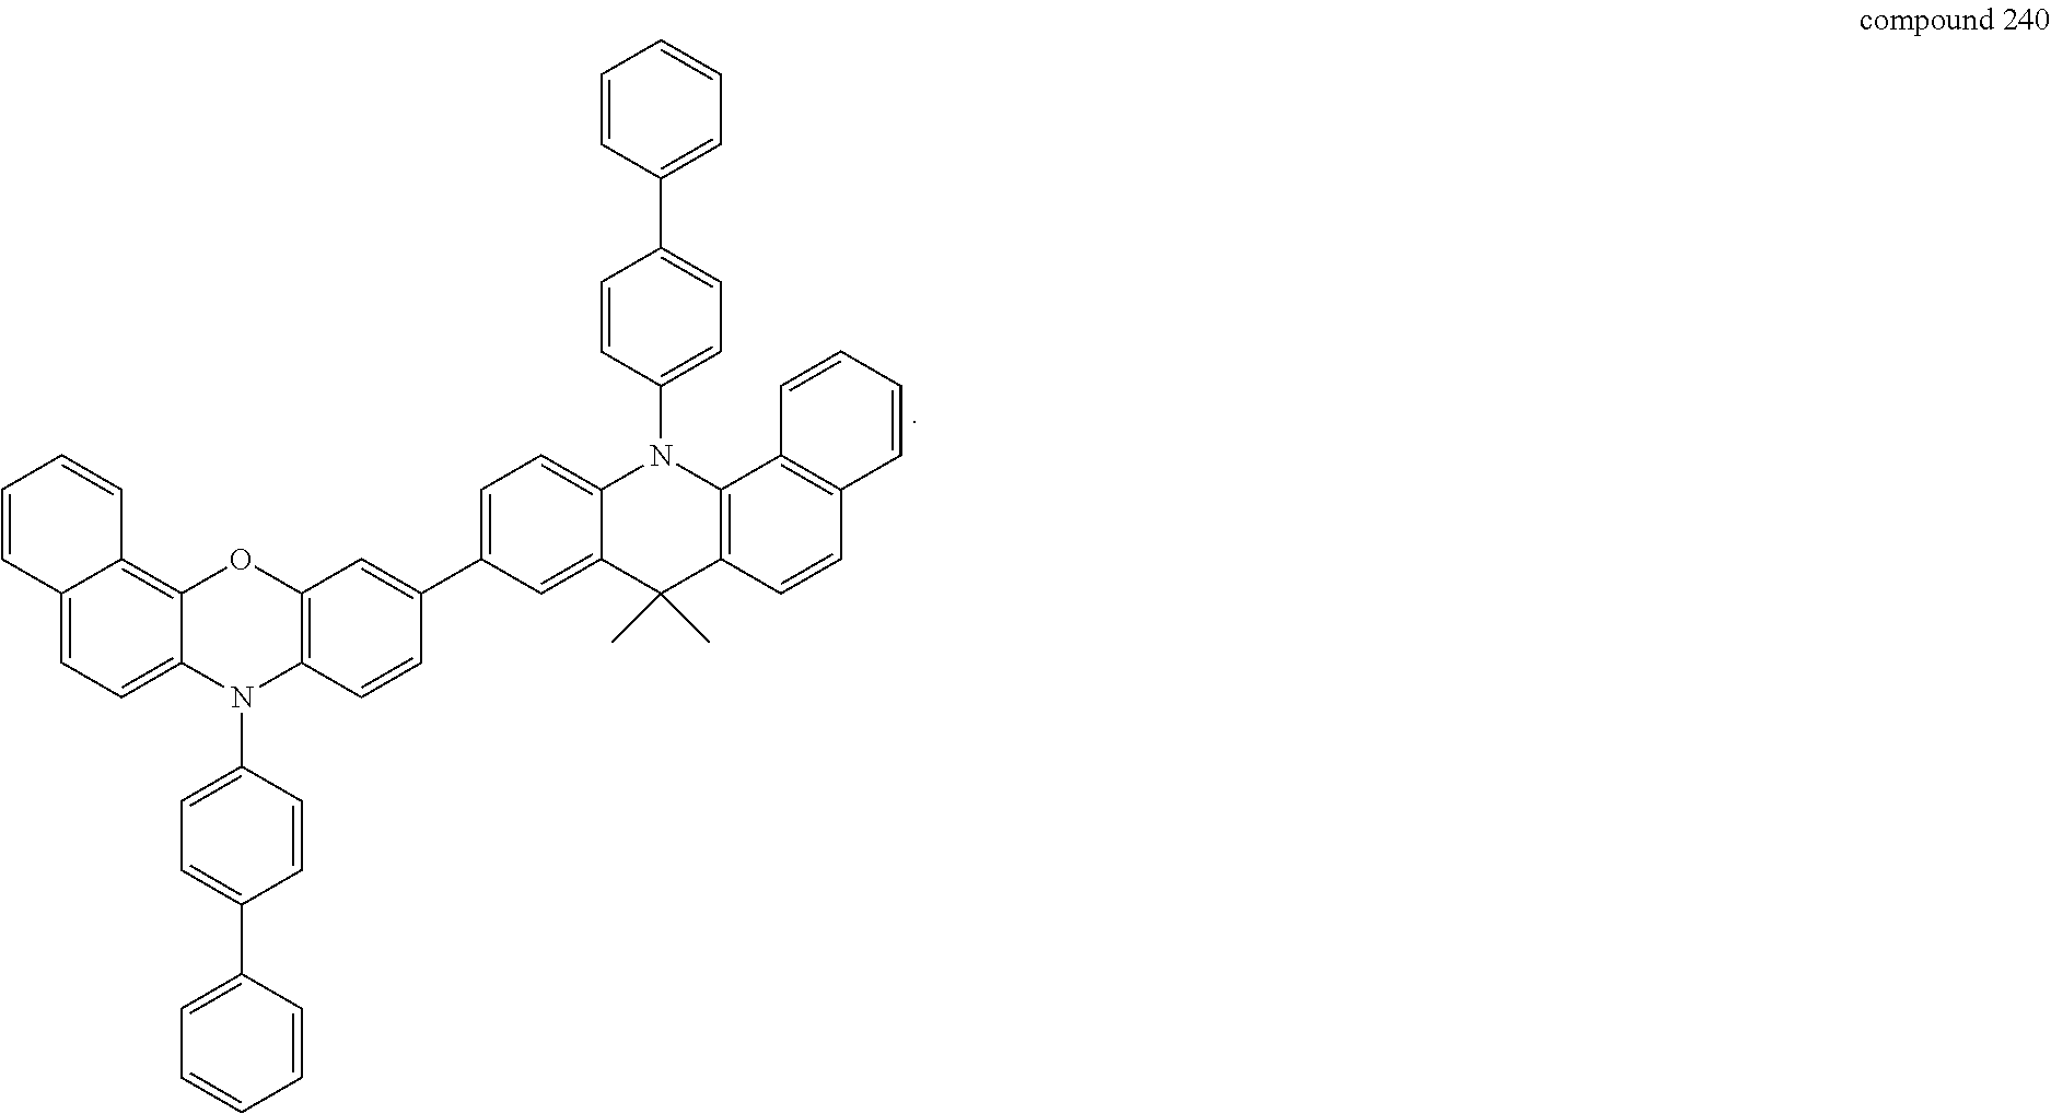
C12=C3C(=CC=C1C=CC=C2)N(C1=CC=C(C2=CC=CC=C2)C=C1)C1=C(O3)C=C(C2=CC=C3C(=C2)C(C)(C)C2=C(N3C3=CC=C(C4=CC=CC=C4)C=C3)C3=C(C=C2)C=CC=C3)C=C1
